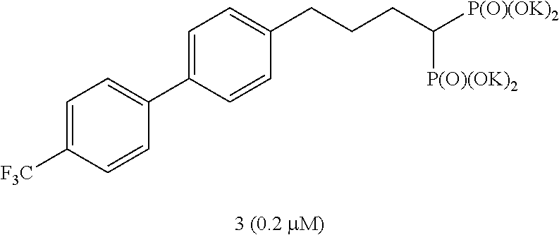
C1=C([F3C])C=CC(C2=CC=C(CCCC([P(O)(OK)2])[P(O)(OK)2])C=C2)=C1
